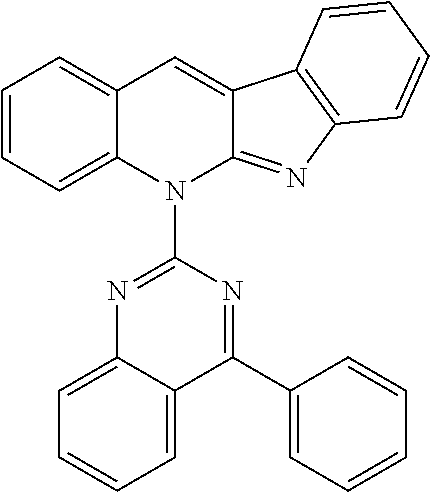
C12=CC=CC=C1C(C1=CC=CC=C1)=NC(N1C3=CC=CC=C3C=C3C1=NC1=C3C=CC=C1)=N2
